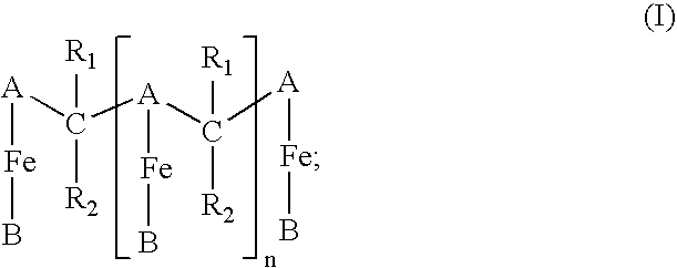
[A](C([A](C([A][Fe]B)([R1])[R2])[Fe]B)([R1])[R2])[Fe]B
